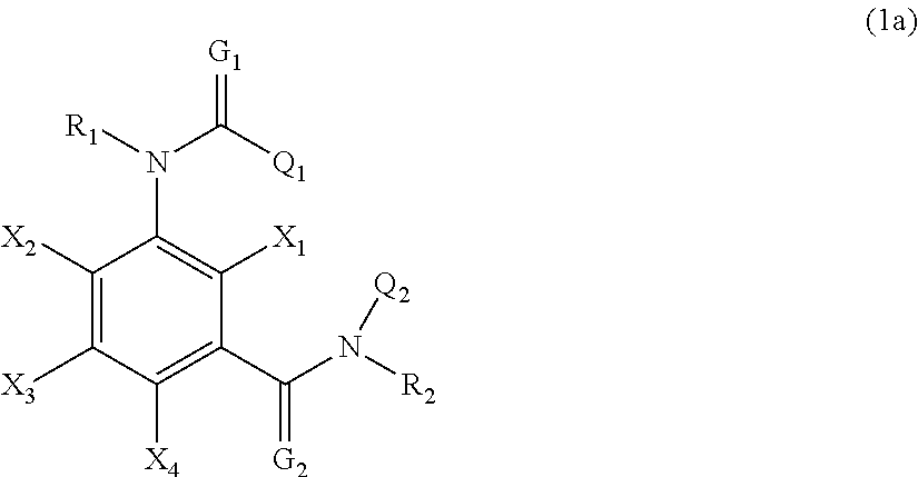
C1([X2])=C([X3])C([X4])=C(C(N([R2])[Q2])=[G2])C([X1])=C1N([R1])C([Q1])=[G1]
